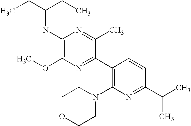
CCC(CC)NC1=C(OC)N=C(C2=C(N3CCOCC3)N=C(C(C)C)C=C2)C(C)=N1
